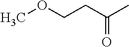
CC(CCOC)=O
